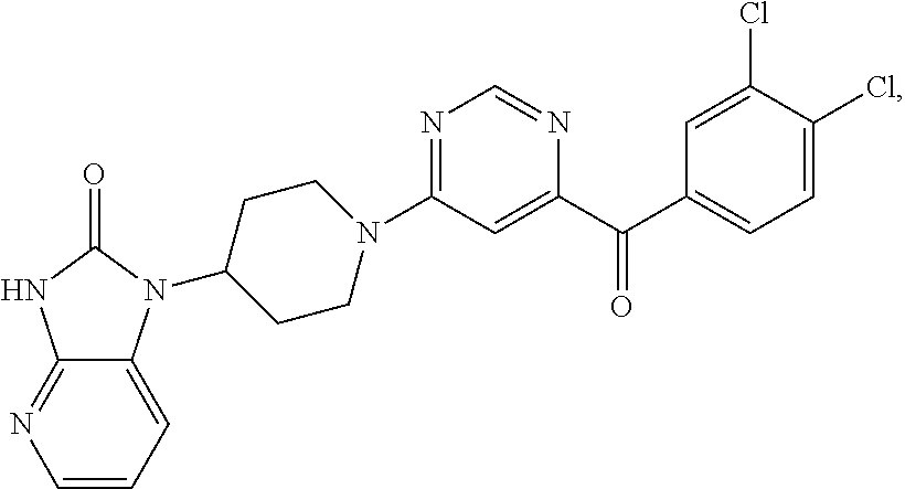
N1=C(N2CCC(N3C4=CC=CN=C4NC3=O)CC2)C=C(C(C2=CC=C(Cl)C(Cl)=C2)=O)N=C1
